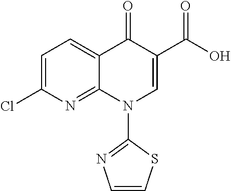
C1=C(Cl)N=C2C(=C1)C(=O)C(C(O)=O)=CN2C1=NC=CS1
